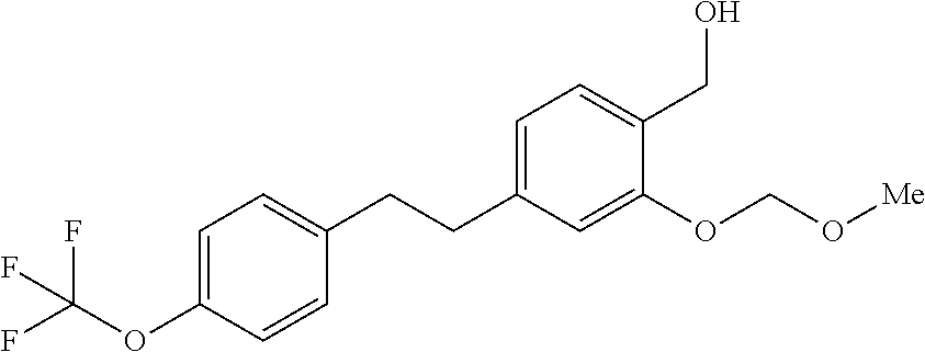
C1=C(CCC2=CC=C(OC(F)(F)F)C=C2)C=C(OCO[Me])C(CO)=C1
